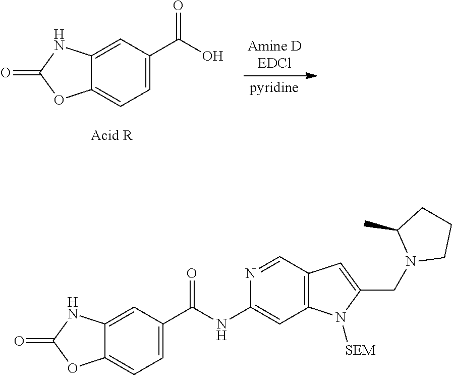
O=C1NC2=CC(C(=O)O)=CC=C2O1.C1=C(CN2CCCC2C)N([SEM])C2=C1C=NC(NC(C1=CC=C3OC(=O)NC3=C1)=O)=C2
